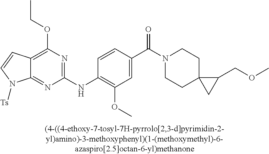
C12=NC(NC3=C(OC)C=C(C(N4CCC5(CC4)CC5COC)=O)C=C3)=NC(OCC)=C1C=CN2[Ts]
